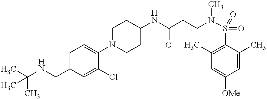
C1(N2CCC(NC(CCN(S(=O)(=O)C3=C(C)C=C([OMe])C=C3C)C)=O)CC2)=CC=C(CNC(C)(C)C)C=C1Cl
